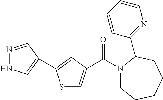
S1C=C(C(=O)N2CCCCCC2C2=NC=CC=C2)C=C1C1=CNN=C1
